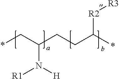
*CC(CCC(*)[R2][R3])N([H])[R1]
